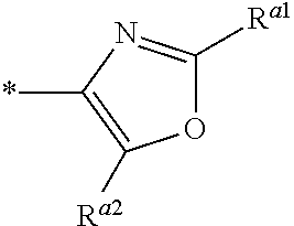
O1C([Ra1])=NC(*)=C1[Ra2]
